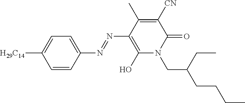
C1=CC([H29C14])=CC=C1N=NC1=C(O)N(CC(CC)CCCC)C(=O)C([CN])=C1C
